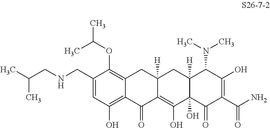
C1(CNCC(C)C)=CC(O)=C2C(=C1OC(C)C)CC1([H])C(=C(O)C3(O)C([H])(C1)C(N(C)C)C(O)=C(C(N)=O)C3=O)C2=O
